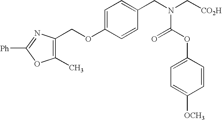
C1(C)=C(COC2=CC=C(CN(C[CO2H])C(OC3=CC=C([OCH3])C=C3)=O)C=C2)N=C([Ph])O1
